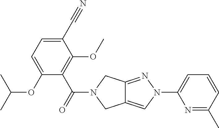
C12=CN(C3=CC=CC(C)=N3)N=C1CN(C(=O)C1=C(OC)C(C#N)=CC=C1OC(C)C)C2
